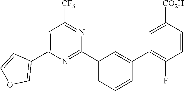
C1(C2=COC=C2)=CC([CF3])=NC(C2=CC=CC(C3=C(F)C=CC([CO2H])=C3)=C2)=N1
